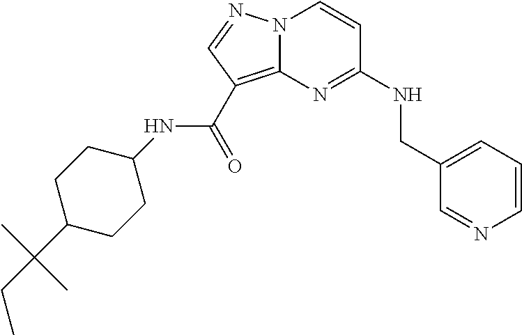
C1=CC=C(CNC2=NC3=C(C(NC4CCC(C(CC)(C)C)CC4)=O)C=NN3C=C2)C=N1
